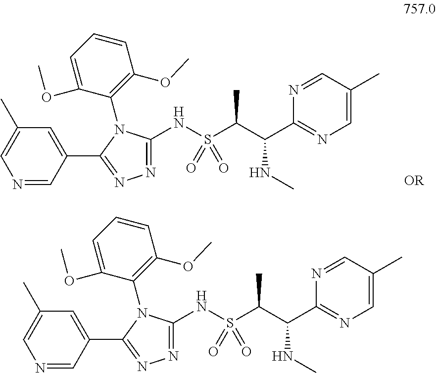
C1(C)=CN=CC(C2=NN=C(NS(C(C(C3=NC=C(C)C=N3)NC)C)(=O)=O)N2C2=C(OC)C=CC=C2OC)=C1.C1(C)=CN=CC(C2=NN=C(NS(C(C(C3=NC=C(C)C=N3)NC)C)(=O)=O)N2C2=C(OC)C=CC=C2OC)=C1
